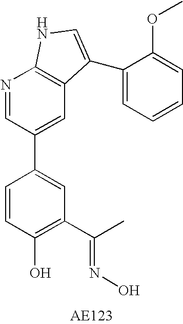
C1(C(C)=NO)=C(O)C=CC(C2=CC3=C(N=C2)NC=C3C2=CC=CC=C2OC)=C1
